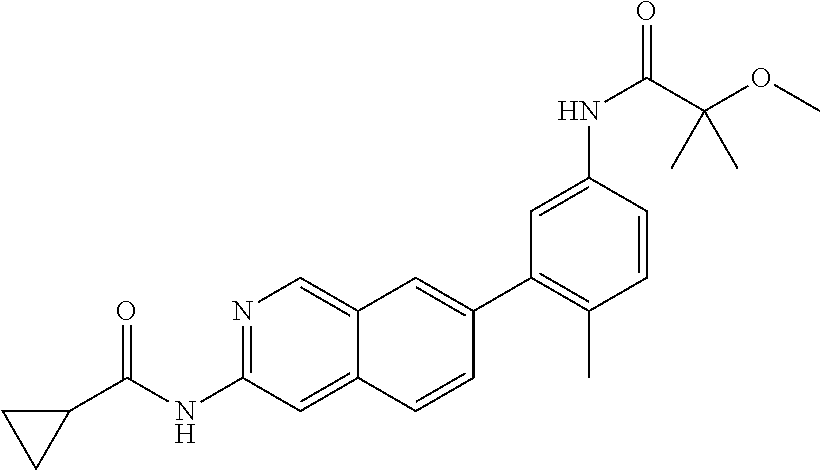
N1=C(NC(C2CC2)=O)C=C2C(=C1)C=C(C1=C(C)C=CC(NC(=O)C(OC)(C)C)=C1)C=C2
